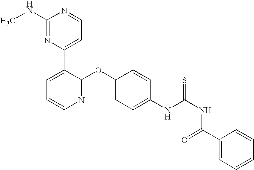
C1(NC)=NC(C2=CC=CN=C2OC2=CC=C(NC(NC(C3=CC=CC=C3)=O)=S)C=C2)=CC=N1
